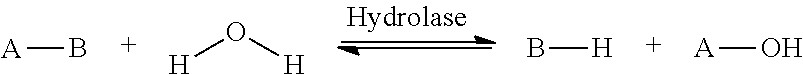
[A]B.[H]O[H].B[H].[A]O
